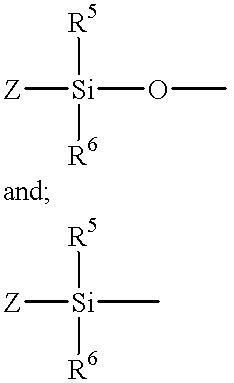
[Z][Si](OC)([R5])[R6].[Z][Si](C)([R5])[R6]
